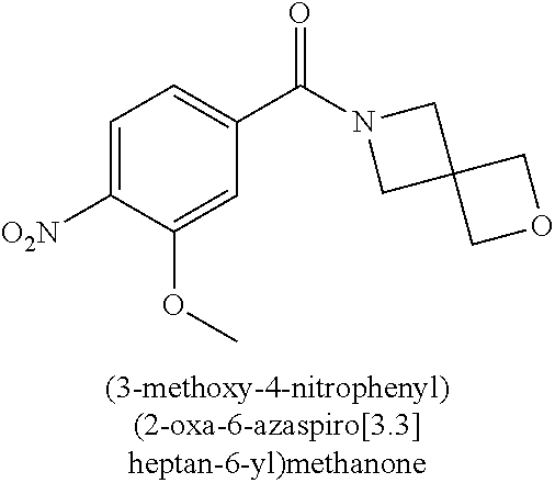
C1=C(OC)C([O2N])=CC=C1C(N1CC2(C1)COC2)=O
